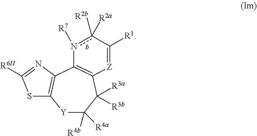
[Y]1C([R4a])([R4b])C([R3a])([R3b])C2=C(n([R7])c([R2b])([R2a])C([R1])=[Z]2)C2=C1SC([R6II])=N2
